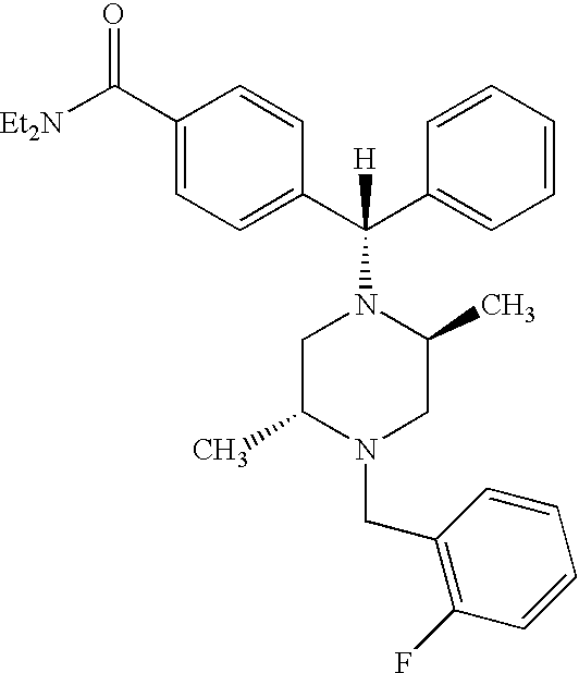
[Et2N]C(C1=CC=C(C(C2=CC=CC=C2)(N2CC(C)N(CC3=C(F)C=CC=C3)CC2C)[H])C=C1)=O
